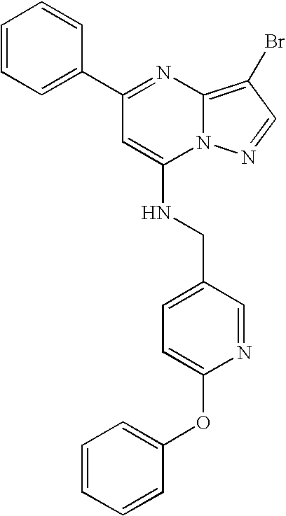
C1(C2=CC=CC=C2)=NC2=C(Br)C=NN2C(NCC2=CC=C(OC3=CC=CC=C3)N=C2)=C1
